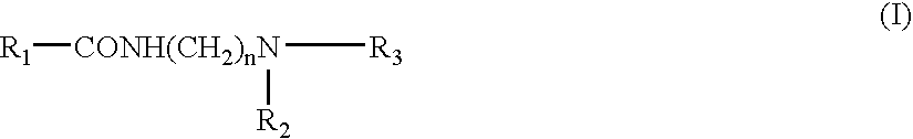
[CONH(CH2)nN]([R2])([R3])[R1]
